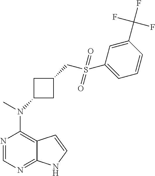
N1=CN=C2C(=C1N(C)C1CC(CS(C3=CC=CC(C(F)(F)F)=C3)(=O)=O)C1)C=CN2
